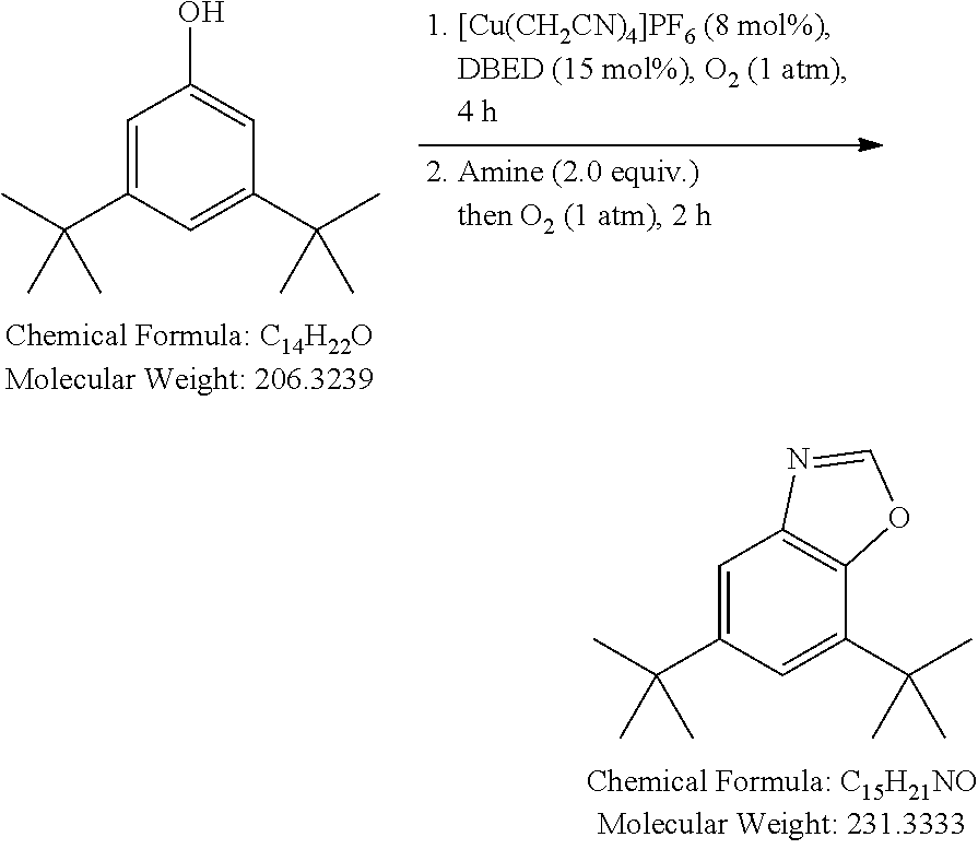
C1=C(C(C)(C)C)C=C(C(C)(C)C)C=C1O.C1=C(C(C)(C)C)C=C(C(C)(C)C)C2=C1N=CO2
